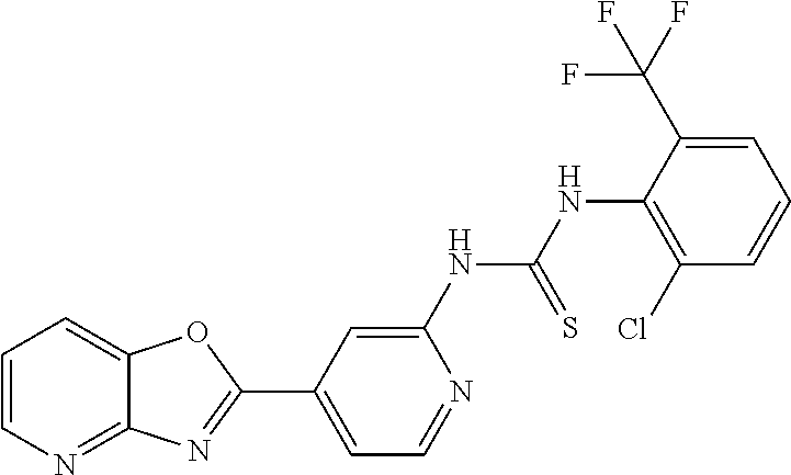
C1=CN=C2C(=C1)OC(C1=CC=NC(NC(NC3=C(Cl)C=CC=C3C(F)(F)F)=S)=C1)=N2
